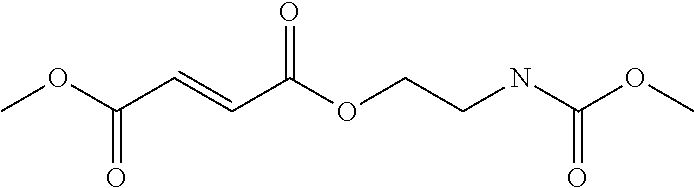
COC(C=CC(OCCNC(OC)=O)=O)=O
